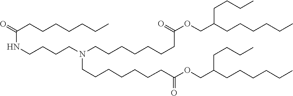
C(CCCC)CC(COC(CCCCCCCN(CCCCCCCC(OCC(CCCCCC)CCCC)=O)CCCCNC(=O)CCCCCCC)=O)CCCC
